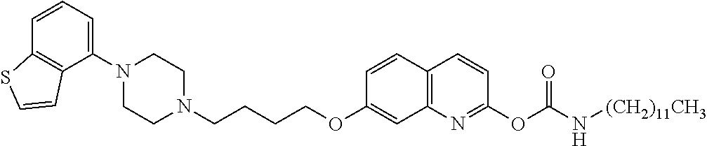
C1N(C2=CC=CC3=C2C=CS3)CCN(CCCCOC2=CC3=C(C=C2)C=CC(OC(N[(CH2)11CH3])=O)=N3)C1
